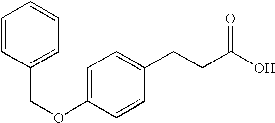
C1=CC(COC2=CC=C(CCC(O)=O)C=C2)=CC=C1
